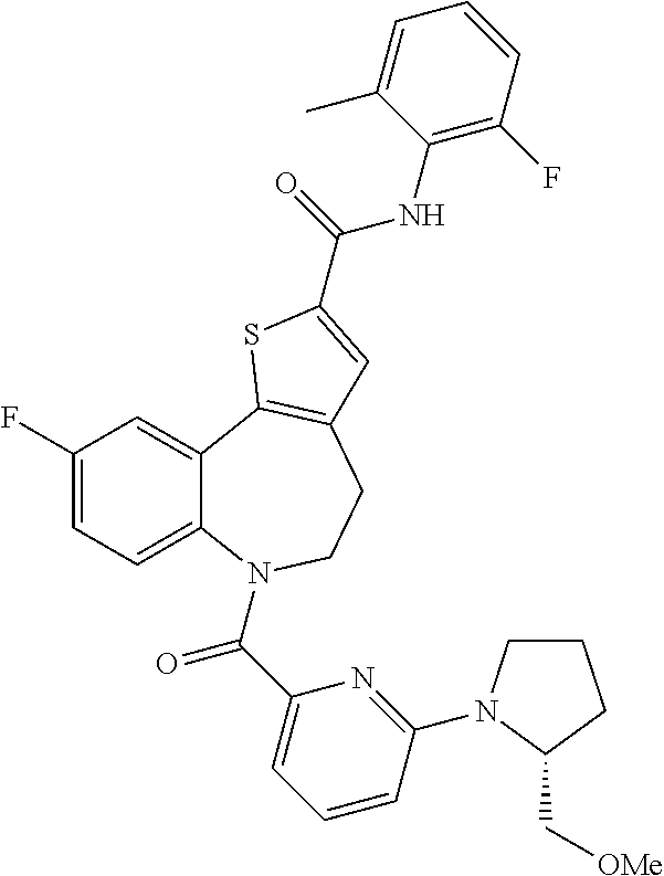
C1(F)=CC=C2C(=C1)C1=C(CCN2C(C2=CC=CC(N3CCCC3C[OMe])=N2)=O)C=C(C(=O)NC2=C(F)C=CC=C2C)S1
